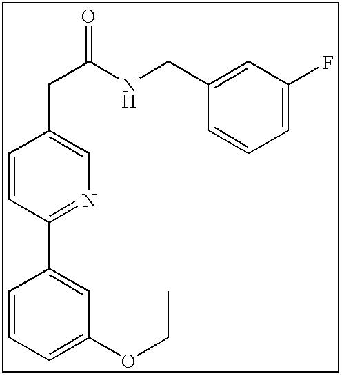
C1=CC=C(OCC)C=C1C1=NC=C(CC(NCC2=CC(F)=CC=C2)=O)C=C1
